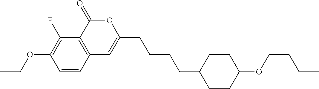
C1=CC2=C(C(F)=C1OCC)C(=O)OC(CCCCC1CCC(OCCCC)CC1)=C2
